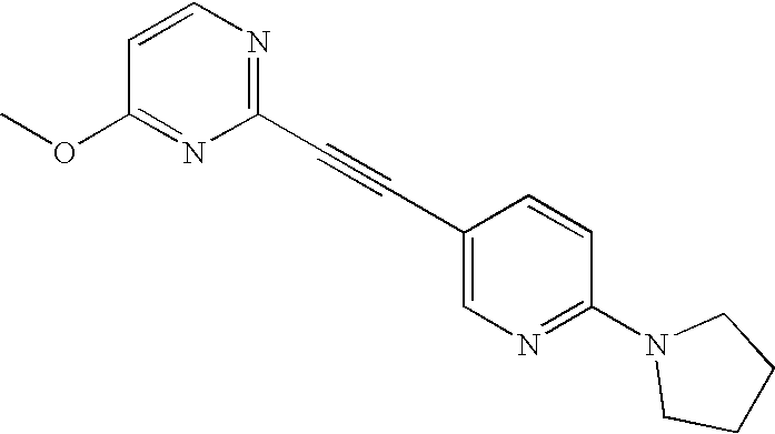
C1(OC)=NC(C#CC2=CN=C(N3CCCC3)C=C2)=NC=C1
